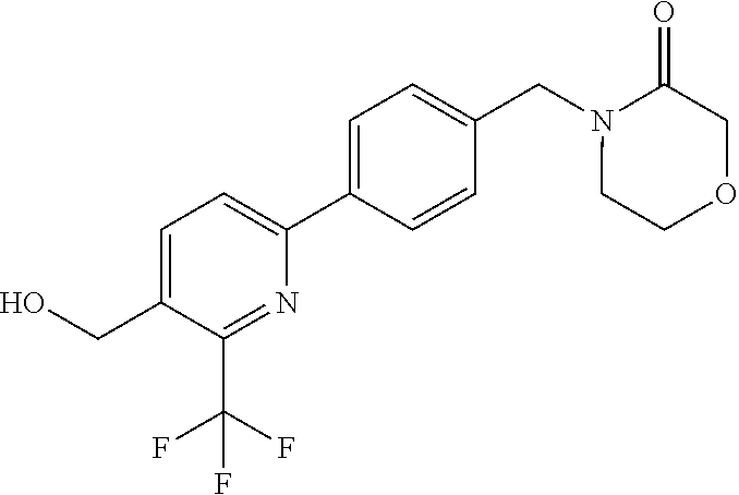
C1=C(CO)C(C(F)(F)F)=NC(C2=CC=C(CN3CCOCC3=O)C=C2)=C1
